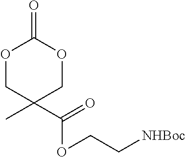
O1CC(C)(C(OCC[NHBoc])=O)COC1=O
